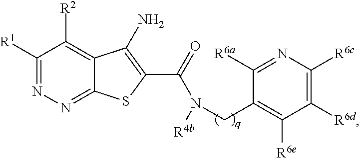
C1([R1])=NN=C2C(=C1[R2])C(N)=C(C(=O)N(CC1=C([R6e])C([R6d])=C([R6c])N=C1[R6a])[R4b])S2
